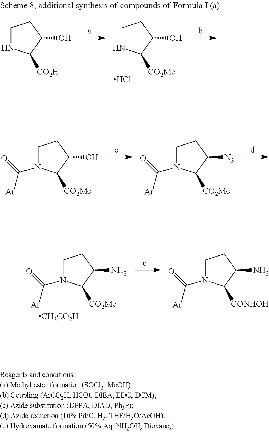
C1NC([CO2Me])C(O)C1.Cl.C1NC([CO2H])C(O)C1.C1N(C(=O)[Ar])C([CO2Me])C(O)C1.C1N(C(=O)[Ar])C([CO2Me])C([N3])C1.C1N(C(=O)[Ar])C([CO2Me])C(N)C1.[CH3CO2H].C1N(C(=O)[Ar])C([CONHOH])C(N)C1
